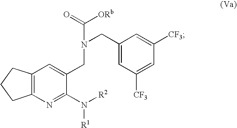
C12=C(C=C(CN(CC3=CC([CF3])=CC([CF3])=C3)C([ORb])=O)C(N([R1])[R2])=N1)CCC2
